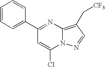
C1=CC=C(C2=NC3=C(C[CF3])C=NN3C(Cl)=C2)C=C1
